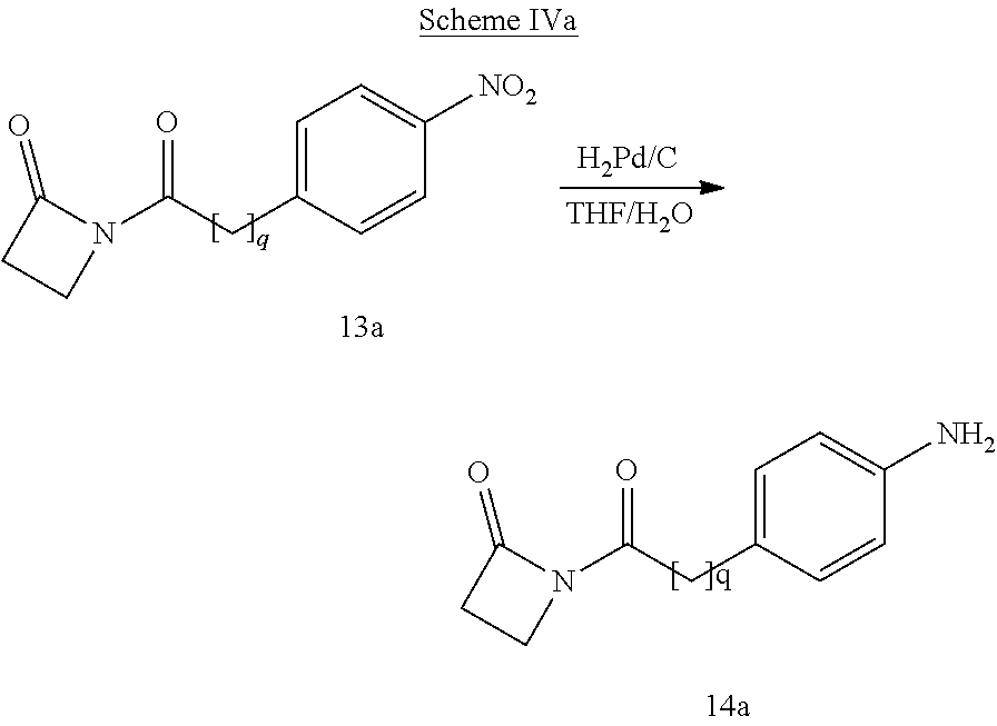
C1(=O)CCN1C(CC1=CC=C([NO2])C=C1)=O.C1(=O)CCN1C(CC1=CC=C(N)C=C1)=O
